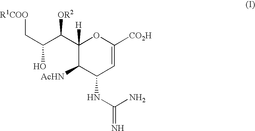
C1(C(C(O)C[R1COO])[OR2])([H])C([AcHN])C(NC(=N)N)C=C([CO2H])O1
